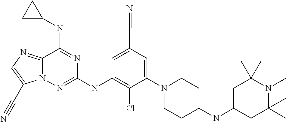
C1=C(C#N)C=C(N2CCC(NC3CC(C)(C)N(C)C(C)(C)C3)CC2)C(Cl)=C1NC1=NN2C(=NC=C2C#N)C(NC2CC2)=N1
